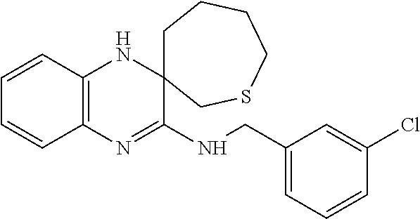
C12=C(N=C(NCC3=CC=CC(Cl)=C3)C3(N1)CCCCSC3)C=CC=C2
